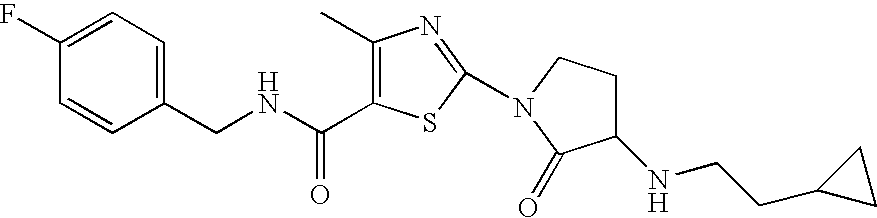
C1(C)=C(C(NCC2=CC=C(F)C=C2)=O)SC(N2CCC(NCCC3CC3)C2=O)=N1
